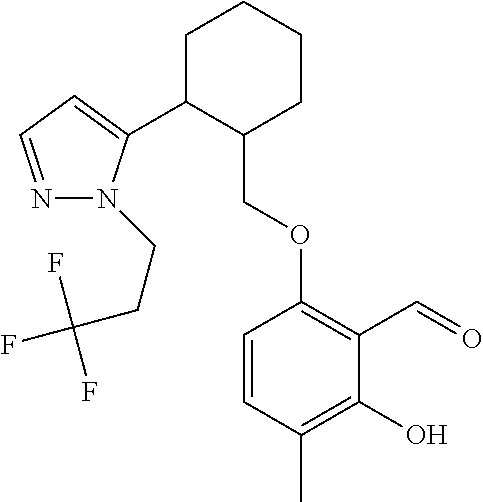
C1C(C2=CC=NN2CCC(F)(F)F)C(COC2=C(C=O)C(O)=C(C)C=C2)CCC1
